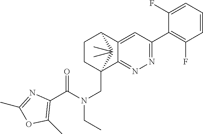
C12=CC(C3=C(F)C=CC=C3F)=NN=C1C1(CN(CC)C(C3=C(C)OC(C)=N3)=O)CCC2C1(C)C
